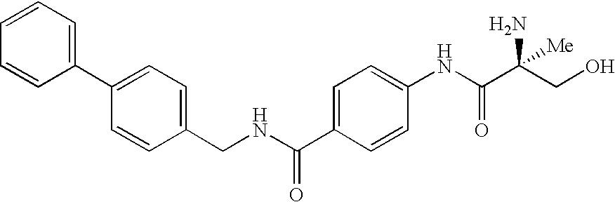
C1=CC=CC(C2=CC=C(CNC(C3=CC=C(NC(=O)C(CO)(N)[Me])C=C3)=O)C=C2)=C1
